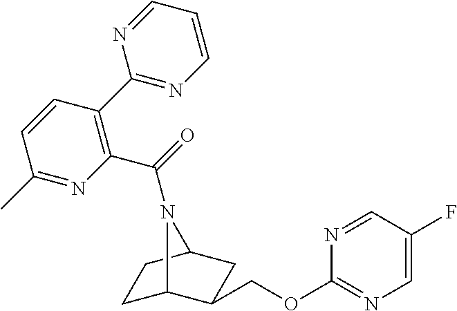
C1=CC(C2=NC=CC=N2)=C(C(=O)N2C3CCC2CC3COC2=NC=C(F)C=N2)N=C1C
